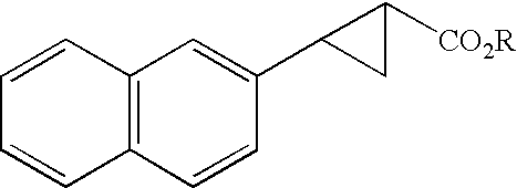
C12=C(C=CC(C3CC3[CO2R])=C1)C=CC=C2
